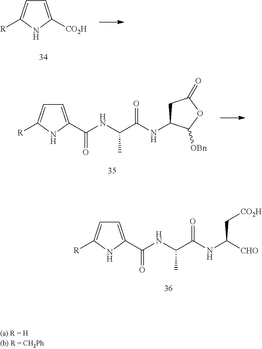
C1=C([CO2H])NC([R])=C1.C1=C(C(NC(C(NC2CC(=O)OC2[OBn])=O)C)=O)NC([R])=C1.C1=C(C(NC(C(NC(C[CO2H])[CHO])=O)C)=O)NC([R])=C1
